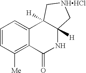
C1=CC([Me])=C2C(=C1)C1([H])C([H])(NC2=O)C[NHHCl]C1
